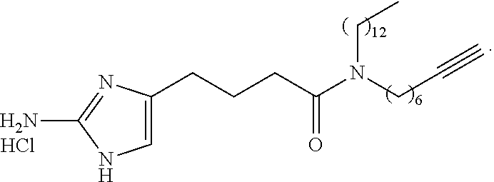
C1=C(CCCC(N(CC#C)CC)=O)N=C(N)N1.Cl
